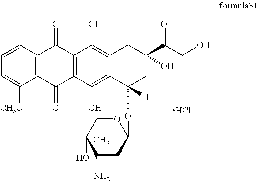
C12=C(C=CC=C1[CH3O])C(=O)C1=C(C2=O)C(O)=C2C(=C1O)CC(O)(C(CO)=O)CC2(OC1OC(C)C(O)C(N)C1)[H].Cl
